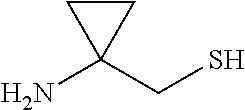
NC1(CS)CC1
